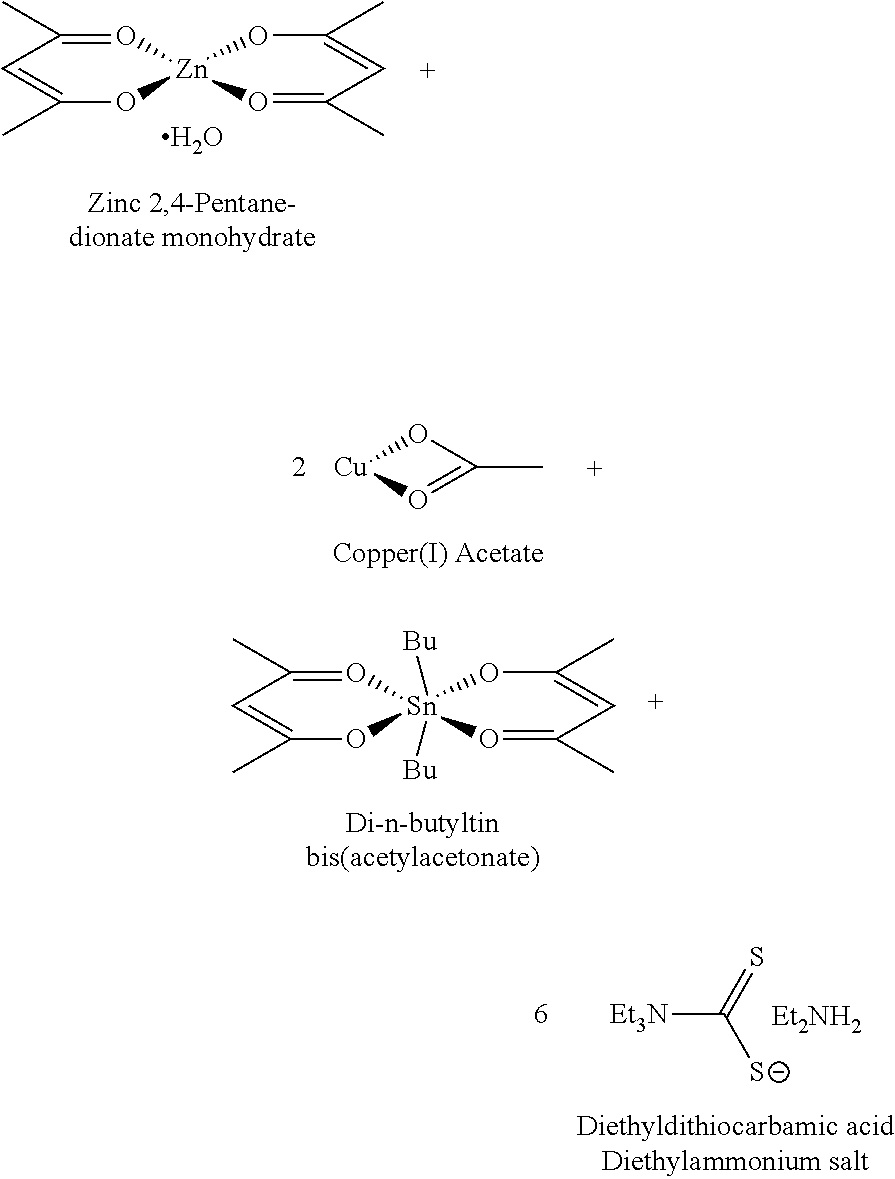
O1[Zn]2(O=C(C)C=C1C)OC(C)=CC(C)=O2.O.O1[Sn]2([Bu])([Bu])(O=C(C)C=C1C)OC(C)=CC(C)=O2.[Cu]1OC(C)=O1.[Et3N]C(=S)[S-]
